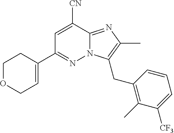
C1OCC=C(C2=NN3C(=NC(C)=C3CC3=C(C)C([CF3])=CC=C3)C([CN])=C2)C1
